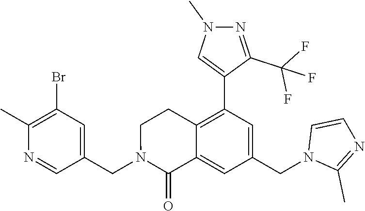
C1(CN2C(=O)C3=CC(CN4C(C)=NC=C4)=CC(C4=CN(C)N=C4C(F)(F)F)=C3CC2)=CC(Br)=C(C)N=C1
